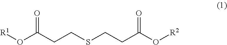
[R1]OC(CCSCCC(O[R2])=O)=O
